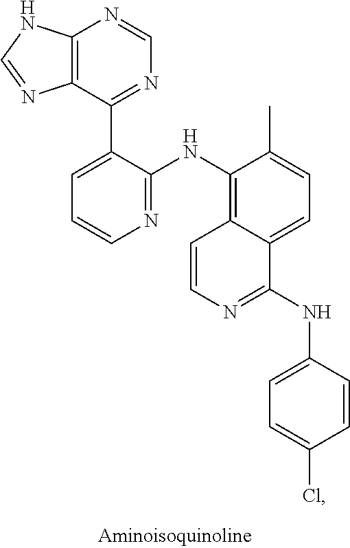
C12=C(N=CN1)C(C1=CC=CN=C1NC1=C3C(=CC=C1C)C(NC1=CC=C(Cl)C=C1)=NC=C3)=NC=N2
